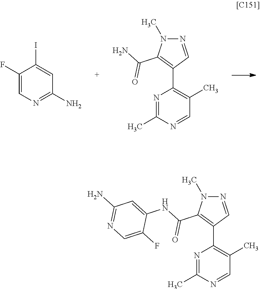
N1=C(C)N=CC(C)=C1C1=C(C(=O)N)N(C)N=C1.C1(F)=CN=C(N)C=C1I.N1=C(C)N=CC(C)=C1C1=C(C(=O)NC2=CC(N)=NC=C2F)N(C)N=C1
